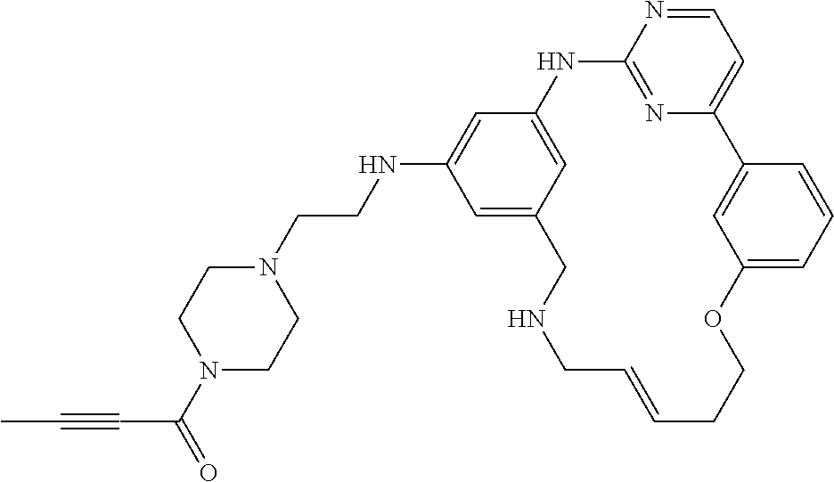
C1=NC2=NC(=C1)C1=CC(=CC=C1)OCCC=CCNCC1=CC(NCCN3CCN(C(=O)C#CC)CC3)=CC(=C1)N2
